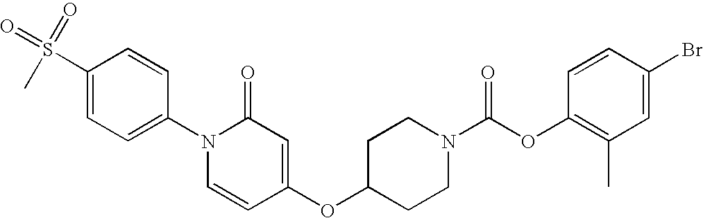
C1(S(=O)(=O)C)=CC=C(N2C=CC(OC3CCN(C(OC4=C(C)C=C(Br)C=C4)=O)CC3)=CC2=O)C=C1
